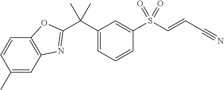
C1(C(C)(C)C2=NC3=C(C=CC(C)=C3)O2)=CC=CC(S(C=CC#N)(=O)=O)=C1
